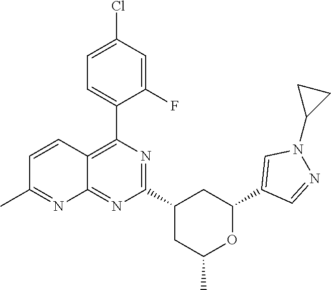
C12=NC(C3CC(C)OC(C4=CN(C5CC5)N=C4)C3)=NC(C3=CC=C(Cl)C=C3F)=C1C=CC(C)=N2
